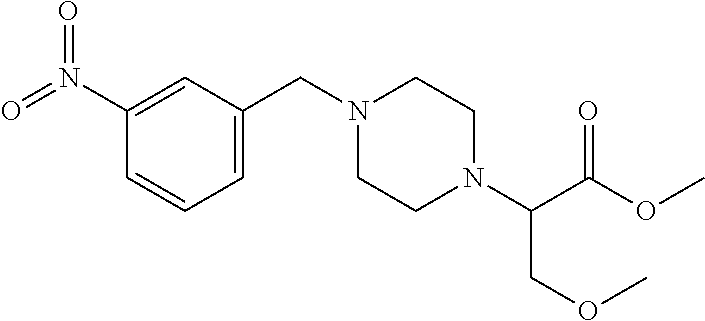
C1=C(CN2CCN(C(C(OC)=O)COC)CC2)C=C(N(=O)=O)C=C1
